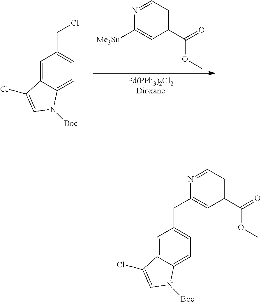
[Pd(PPh3)2Cl2Dioxane].[Me3Sn]C1=CC(C(OC)=O)=CC=N1.C1=C2C(=CC=C1CCl)N([Boc])C=C2Cl.C1=C2C(=CC=C1CC1=CC(C(OC)=O)=CC=N1)N([Boc])C=C2Cl
